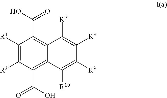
C1([R1])=C([R3])C(C(O)=O)=C2C(=C1C(O)=O)C([R7])=C([R8])C([R9])=C2[R10]
